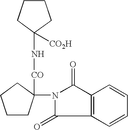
C1CCC(N[CO]C2(N3C(=O)C4=C(C3=O)C=CC=C4)CCCC2)([CO2H])C1
